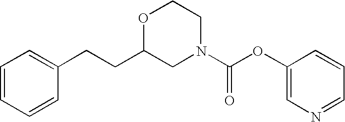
C1=CC=CC(CCC2CN(C(OC3=CN=CC=C3)=O)CCO2)=C1
